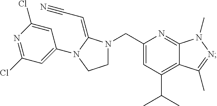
N1(CC2=CC(C(C)C)=C3C(=N2)N(C)N=C3C)CCN(C2=CC(Cl)=NC(Cl)=C2)C1=CC#N
